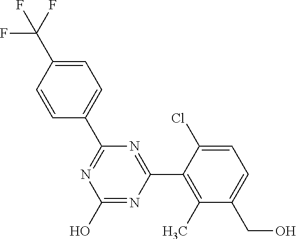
N1=C(C2=CC=C(C(F)(F)F)C=C2)N=C(C2=C(C)C(CO)=CC=C2Cl)N=C1O
